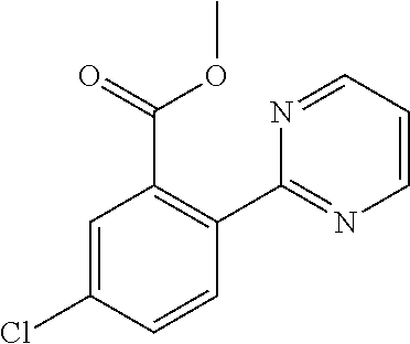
C1=C(Cl)C=CC(C2=NC=CC=N2)=C1C(OC)=O
